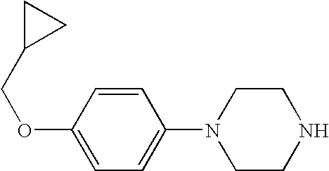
C1=C(OCC2CC2)C=CC(N2CCNCC2)=C1
